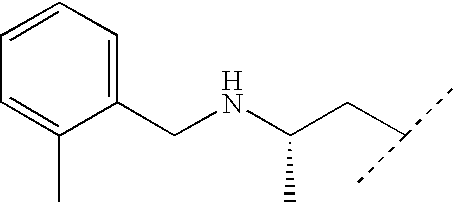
C1(CNC(CC(C)C)C)=CC=CC=C1C
